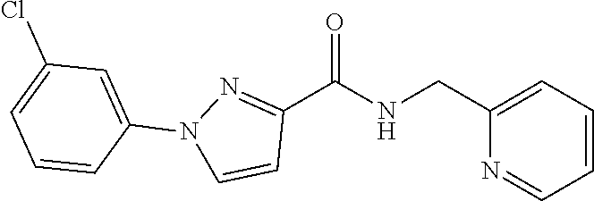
C1=CC=C(CNC(C2=NN(C3=CC(Cl)=CC=C3)C=C2)=O)N=C1
